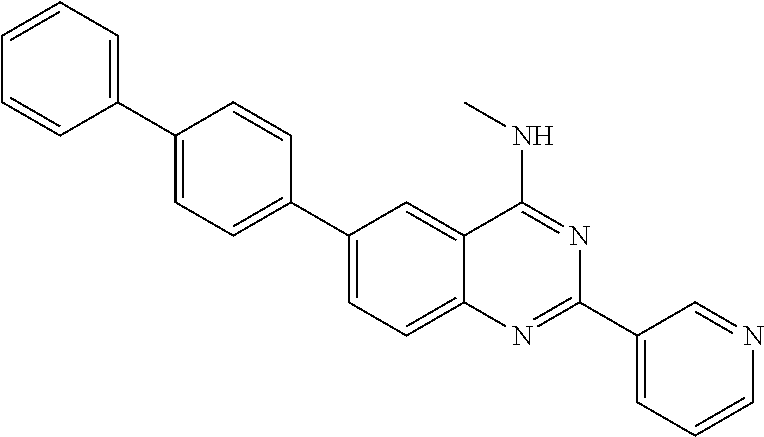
C1(C2=CC=C(C3=CC=CC=C3)C=C2)=CC=C2C(=C1)C(NC)=NC(C1=CC=CN=C1)=N2
